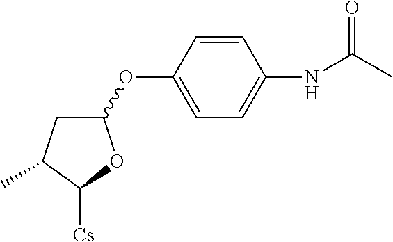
C1(OC2=CC=C(NC(C)=O)C=C2)CC(C)C([Cs])O1
